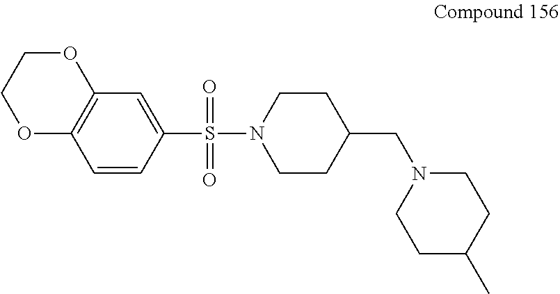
C1CN(S(C2=CC3=C(C=C2)OCCO3)(=O)=O)CCC1CN1CCC(C)CC1
